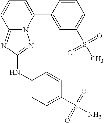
N12C(=NC(NC3=CC=C(S(=O)(=O)N)C=C3)=N1)C=CC=C2C1=CC(S(C)(=O)=O)=CC=C1
